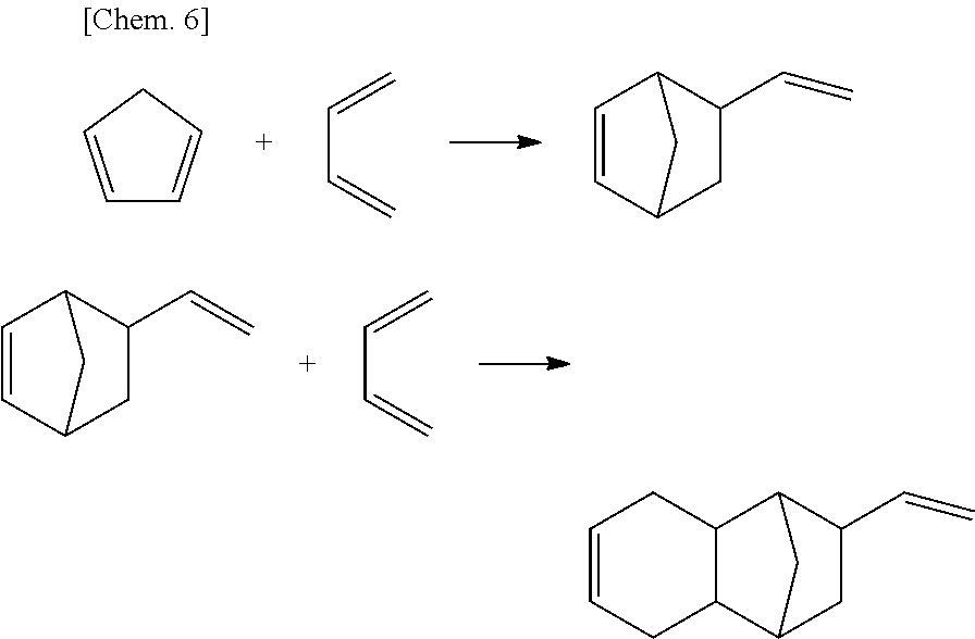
C1=CCC=C1.C(C=C)=C.C1=CC2CC(C=C)C1C2.C1=CC2CC(C=C)C1C2.C(C=C)=C.C12C(C3CC(C=C)C1C3)CC=CC2
